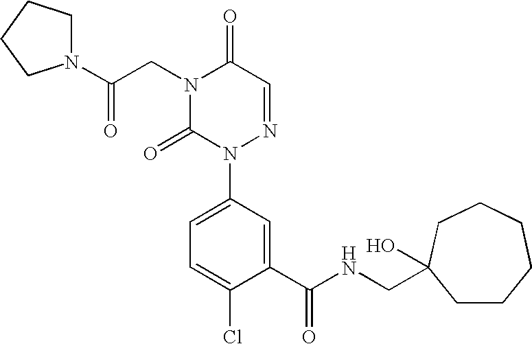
N1(C(CN2C(=O)N(C3=CC=C(Cl)C(C(NCC4(O)CCCCCC4)=O)=C3)N=CC2=O)=O)CCCC1
